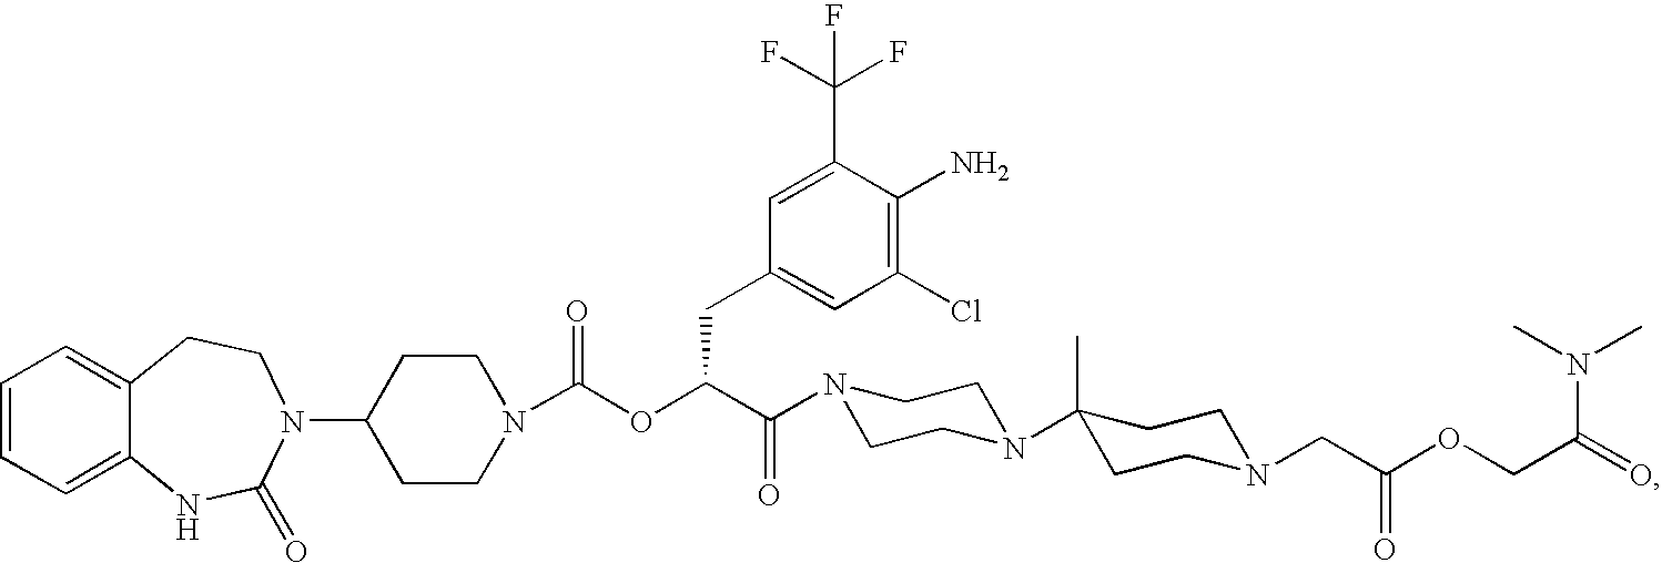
C1=CC=C2C(=C1)CCN(C1CCN(C(OC(C(=O)N3CCN(C4(C)CCN(CC(OCC(=O)N(C)C)=O)CC4)CC3)CC3=CC(Cl)=C(N)C(C(F)(F)F)=C3)=O)CC1)C(=O)N2
